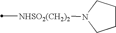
[NHSO2(CH2)2](C)N1CCCC1
